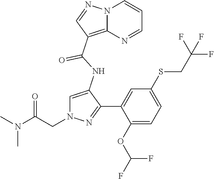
C1=C(NC(=O)C2=C3N(C=CC=N3)N=C2)C(C2=CC(SCC(F)(F)F)=CC=C2OC(F)F)=NN1CC(N(C)C)=O
